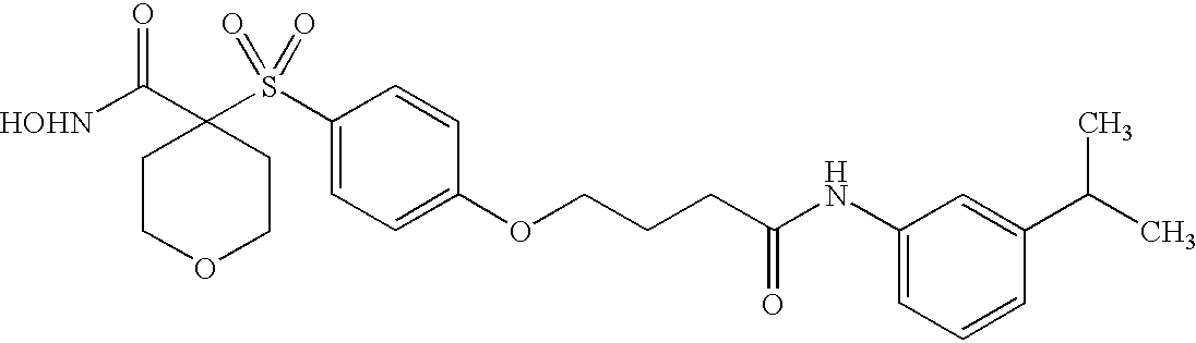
[HOHN]C(C1(S(C2=CC=C(OCCCC(=O)NC3=CC=CC(C(C)C)=C3)C=C2)(=O)=O)CCOCC1)=O
